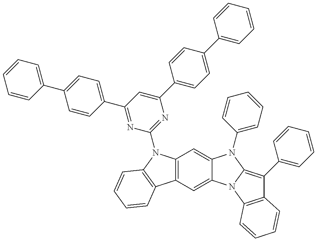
C12=C(C=C3C(=C1)N(C1=CC=CC=C1)C1=C(C4=CC=CC=C4)C4=C(N31)C=CC=C4)C1=C(N2C2=NC(C3=CC=C(C4=CC=CC=C4)C=C3)=CC(C3=CC=C(C4=CC=CC=C4)C=C3)=N2)C=CC=C1
